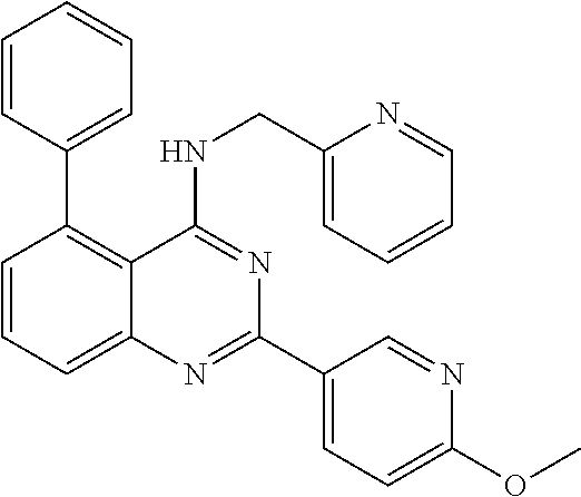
C1=CC=CC=C1C1=C2C(=CC=C1)N=C(C1=CC=C(OC)N=C1)N=C2NCC1=CC=CC=N1
